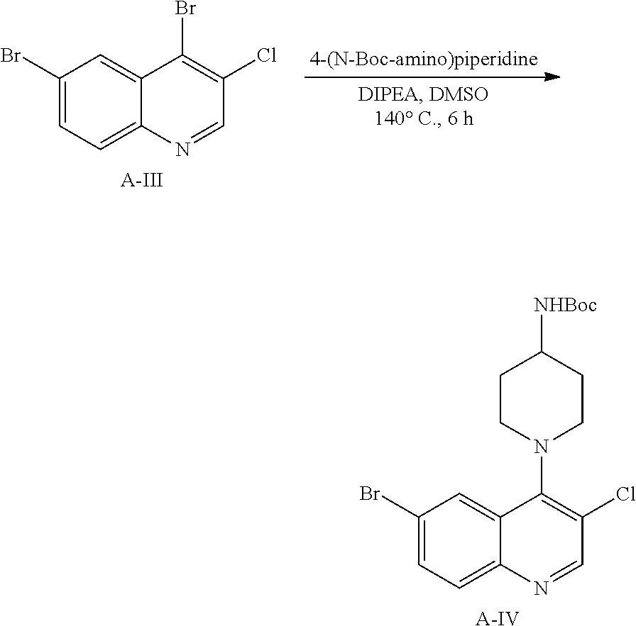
C1(Br)=CC=C2C(=C1)C(Br)=C(Cl)C=N2.[A-III].C1(Br)=CC=C2C(=C1)C(N1CCC([NHBoc])CC1)=C(Cl)C=N2.[A-IV]
